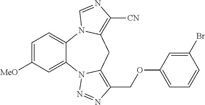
C1=C([MeO])C=C2C(=C1)N1C(=C([CN])N=C1)CC1=C(COC3=CC=CC(Br)=C3)N=NN21
